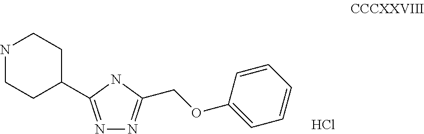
N1=C(C2CCNCC2)NC(COC2=CC=CC=C2)=N1.Cl
